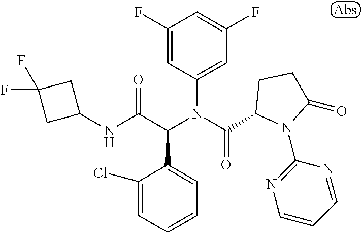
C1=CC=C(Cl)C(C(C(NC2CC(F)(F)C2)=O)N(C(=O)C2N(C3=NC=CC=N3)C(=O)CC2)C2=CC(F)=CC(F)=C2)=C1
